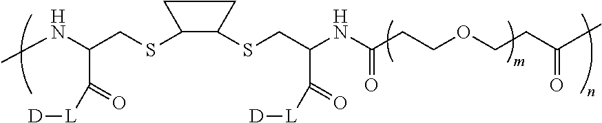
C1CC(SCC(NC)C([L][D])=O)C1SCC(NC(CCOCCC(C)=O)=O)C([L][D])=O
